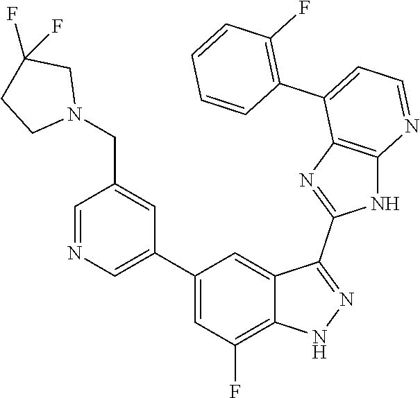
C1=NC=C(C2=CC(F)=C3C(=C2)C(C2=NC4=C(N2)N=CC=C4C2=C(F)C=CC=C2)=NN3)C=C1CN1CC(F)(F)CC1
